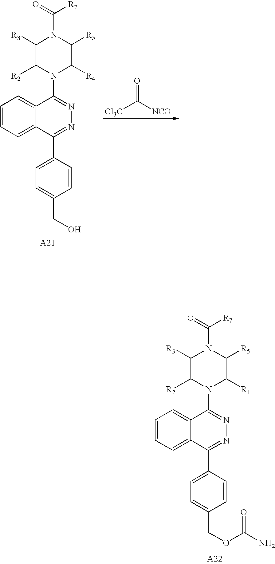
[Cl3C]C([NCO])=O.C1=CC=C2C(=C1)C(N1C([R4])C([R5])N(C([R7])=O)C([R3])C1[R2])=NN=C2C1=CC=C(CO)C=C1.C1=CC=C2C(=C1)C(N1C([R4])C([R5])N(C([R7])=O)C([R3])C1[R2])=NN=C2C1=CC=C(COC(N)=O)C=C1
